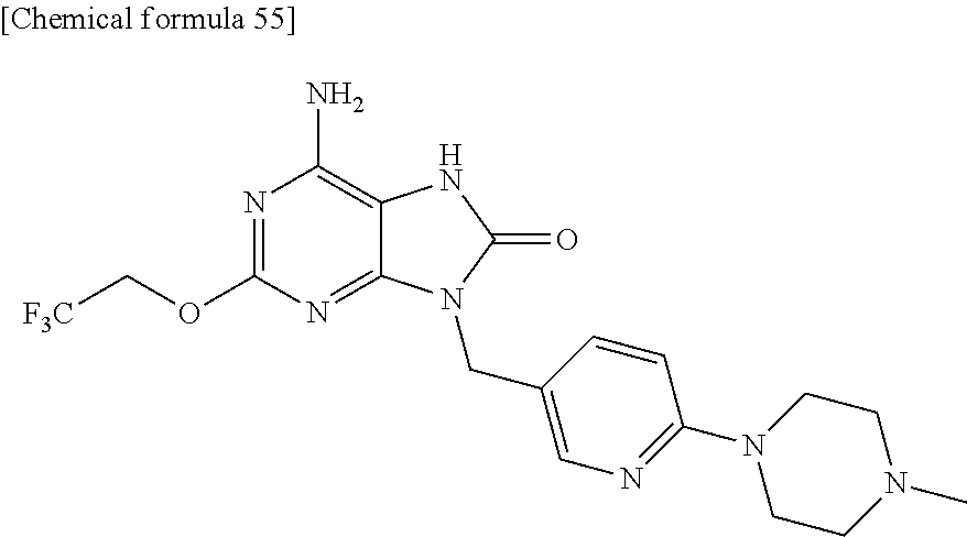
N1=C(OC[F3C])N=C2C(=C1N)NC(=O)N2CC1=CN=C(N2CCN(C)CC2)C=C1
